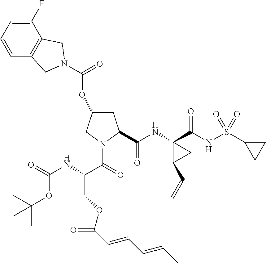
C1=CC=C(F)C2=C1CN(C(OC1CC(C(NC3(C(NS(C4CC4)(=O)=O)=O)C(C=C)C3)=O)N(C(=O)C(NC(=O)OC(C)(C)C)COC(C=CC=CC)=O)C1)=O)C2
